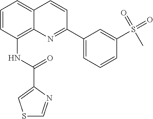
N(C1=C2C(=CC=C1)C=CC(C1=CC=CC(S(=O)(C)=O)=C1)=N2)C(C1=CSC=N1)=O
